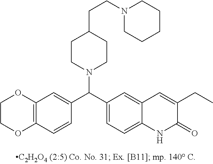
C1OC2=C(C=CC(C(C3=CC=C4C(=C3)C=C(CC)C(=O)N4)N3CCC(CCN4CCCCC4)CC3)=C2)OC1
